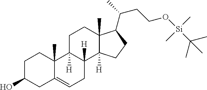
C1C(O)CC2=CCC3([H])C([H])(C2(C)C1)CCC1(C)C3([H])CCC1C(CCO[Si](C)(C)C(C)(C)C)C
